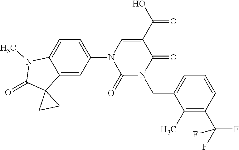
C1(N2C(=O)N(CC3=CC=CC(C(F)(F)F)=C3C)C(=O)C(C(O)=O)=C2)=CC=C2C(=C1)C1(C(=O)N2C)CC1
